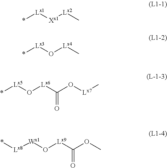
*[Lx1][Xx1][Lx2]C.*[Lx3]O[Lx4]C.*[Lx5]O[Lx6]C(O[Lx7]C)=O.C(=O)([Lx9]O[Wx1][Lx8]*)OC
